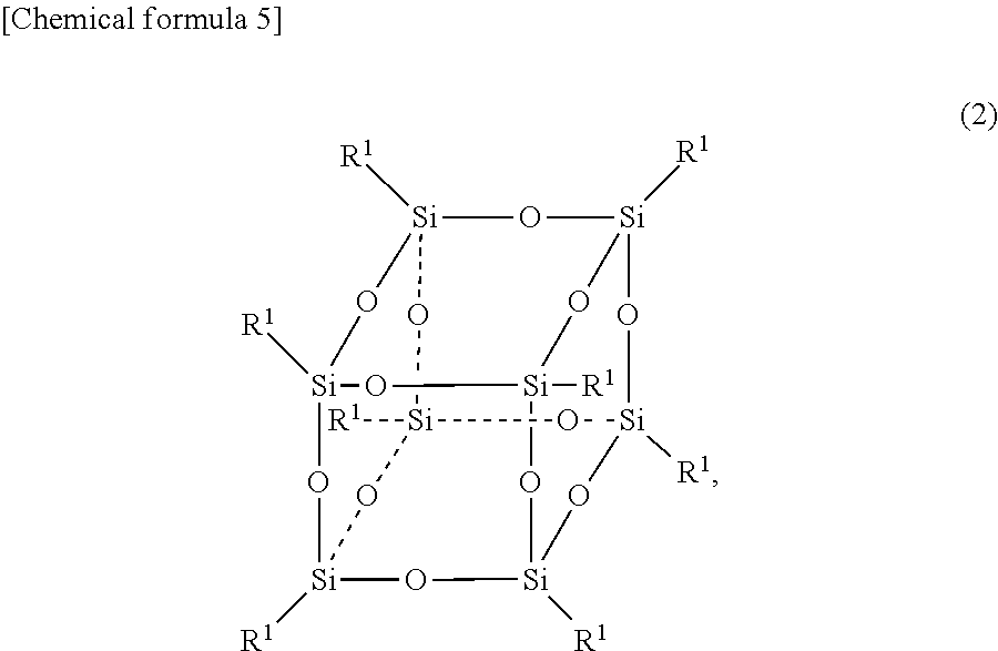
[Si]12([R1])O[Si]3([R1])O[Si]4([R1])O[Si]5([R1])O[Si]([R1])(O3)O[Si]([R1])(O1)O[Si]([R1])(O[Si]([R1])(O2)O4)O5
